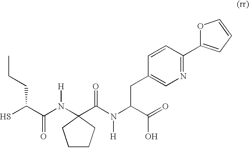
SC(C(N([H])C1(C(N(C(C(O)=O)CC2=CN=C(C3=CC=CO3)C=C2)[H])=O)CCCC1)=O)CCC
